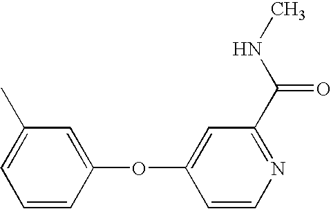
C1=CC(OC2=CC(C(NC)=O)=NC=C2)=CC(C)=C1
